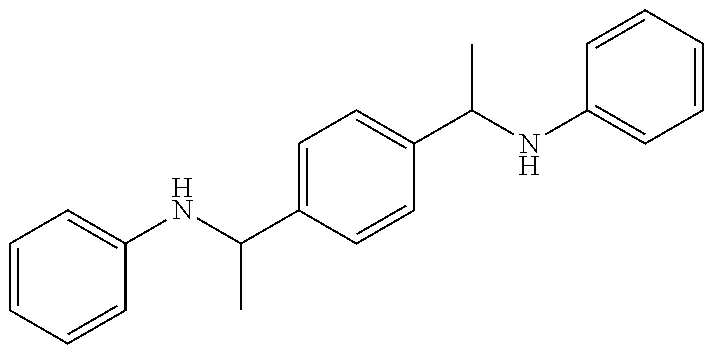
C1=CC=CC(NC(C2=CC=C(C(NC3=CC=CC=C3)C)C=C2)C)=C1
